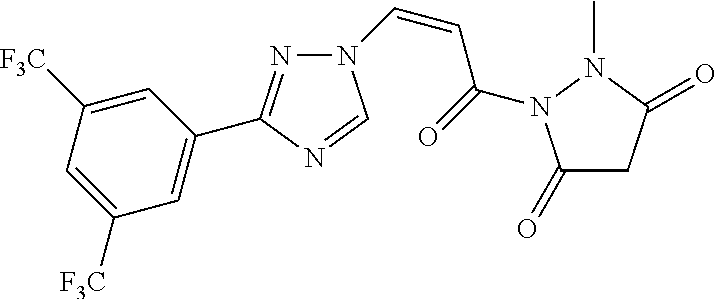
N1=C(C2=CC([F3C])=CC([F3C])=C2)N=CN1C=CC(=O)N1C(=O)CC(=O)N1C
